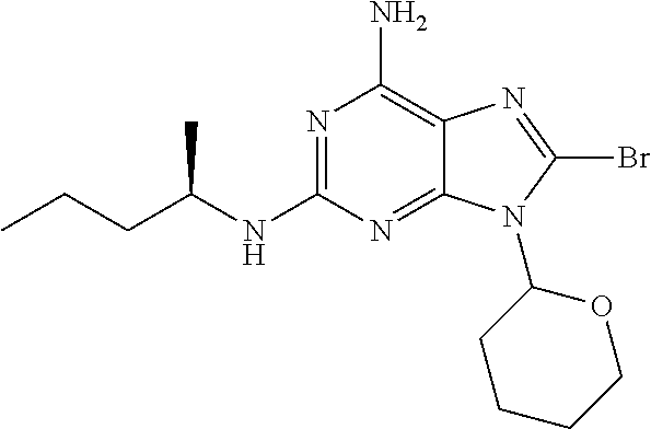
N1=C(NC(C)CCC)N=C2C(=C1N)N=C(Br)N2C1CCCCO1
